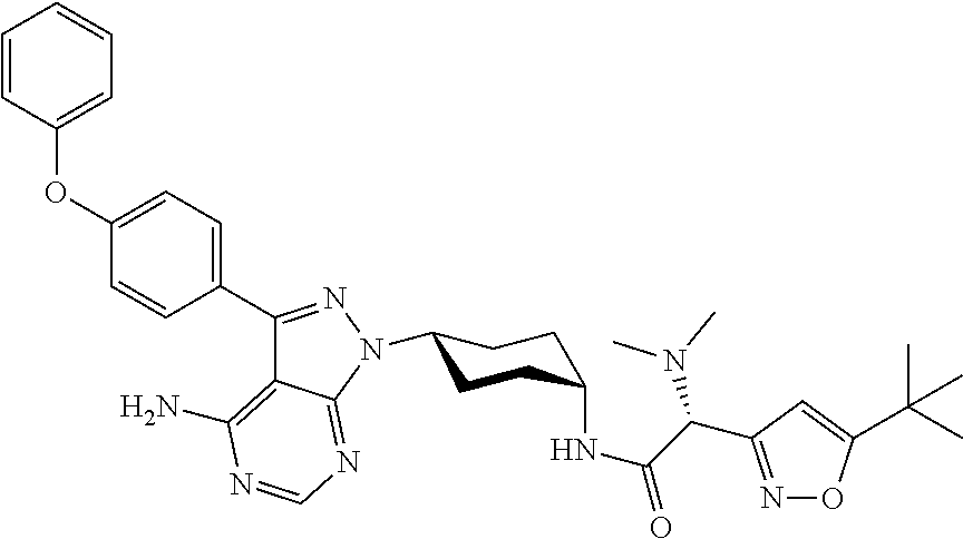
C1(N2C3=NC=NC(N)=C3C(C3=CC=C(OC4=CC=CC=C4)C=C3)=N2)CCC(NC(=O)C(N(C)C)C2=NOC(C(C)(C)C)=C2)CC1
